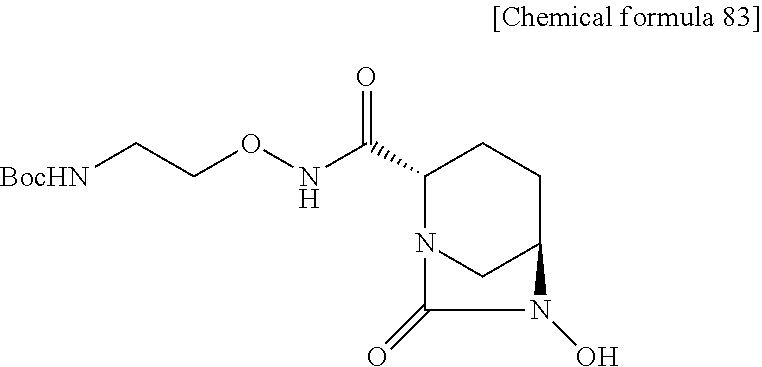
C1(C(NOCC[BocHN])=O)N2CC(CC1)N(O)C2=O
